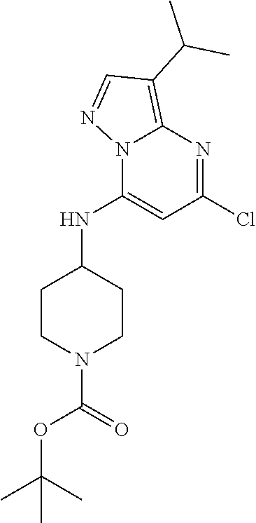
N12C(NC3CCN(C(=O)OC(C)(C)C)CC3)=CC(Cl)=NC1=C(C(C)C)C=N2
